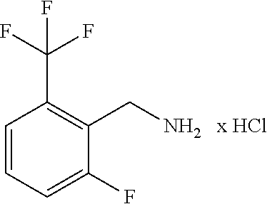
C1=CC=C(F)C(CN)=C1C(F)(F)F
